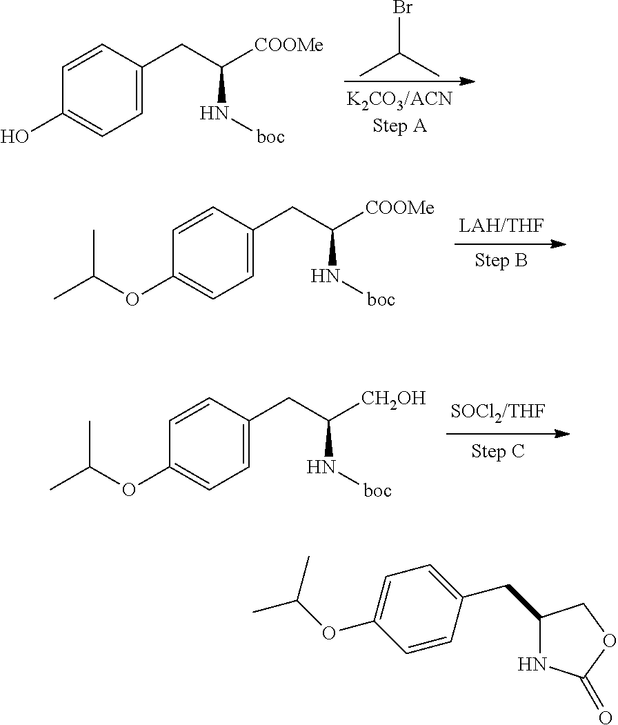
CC(Br)C.C1=C(CC(N[boc])[COOMe])C=CC(O)=C1.C1=C(CC(N[boc])[COOMe])C=CC(OC(C)C)=C1.C1=C(CC(N[boc])[CH2OH])C=CC(OC(C)C)=C1.C1(CC2=CC=C(OC(C)C)C=C2)NC(=O)OC1
